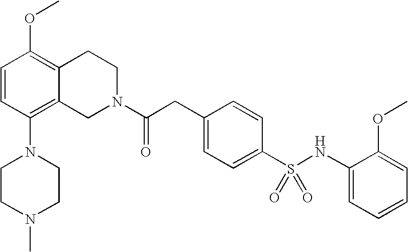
O(C1=C2C(=C(N3CCN(C)CC3)C=C1)CN(C(CC1=CC=C(S(NC3=CC=CC=C3OC)(=O)=O)C=C1)=O)CC2)C
